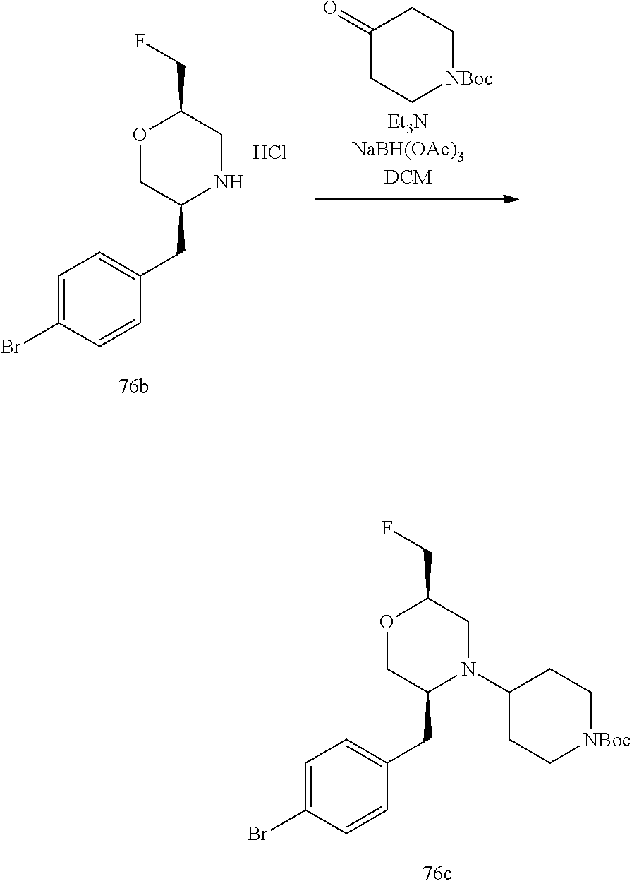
C1=C(Br)C=CC(CC2N(C3CC[NBoc]CC3)CC(CF)OC2)=C1.C1=C(Br)C=CC(CC2NCC(CF)OC2)=C1.C1(=O)CC[NBoc]CC1.Cl
